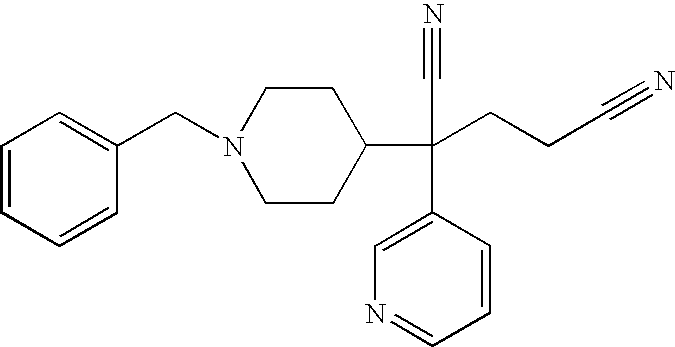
C1=CC=CC(CN2CCC(C(C#N)(C3=CN=CC=C3)CCC#N)CC2)=C1
